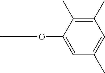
O(C1=CC(C)=CC(C)=C1C)CC
